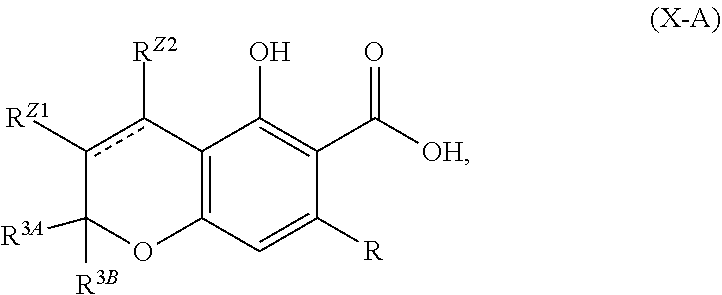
C12=C(C=C([R])C(C([OH])=O)=C1O)OC([R3B])([R3A])c([RZ1])c2[RZ2]
